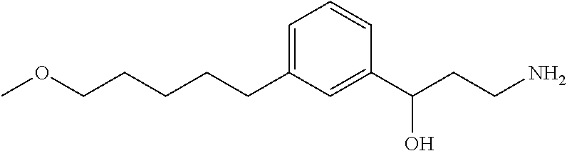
COCCCCCC1=CC=CC(C(CCN)O)=C1
